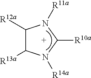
C1([R12a])C([R13a])N([R14a])C([R10a])N1[R11a]
